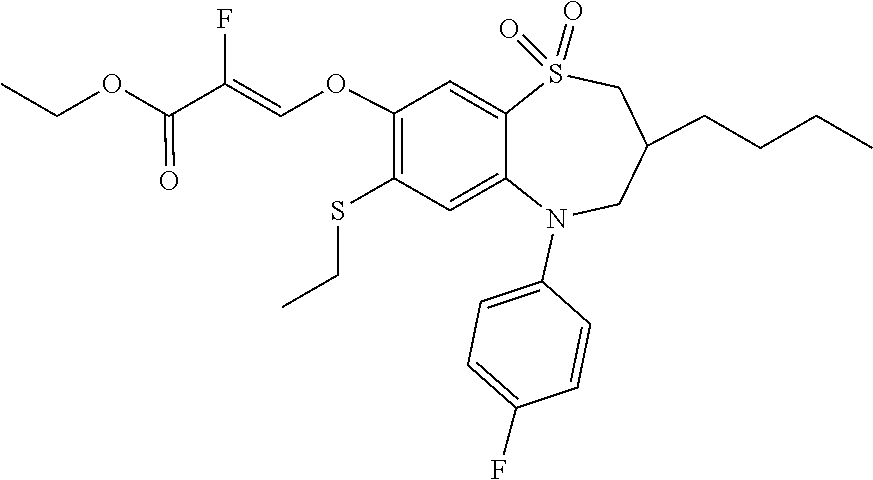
C1=C(N2C3=CC(SCC)=C(OC=C(F)C(OCC)=O)C=C3S(=O)(=O)CC(CCCC)C2)C=CC(F)=C1
